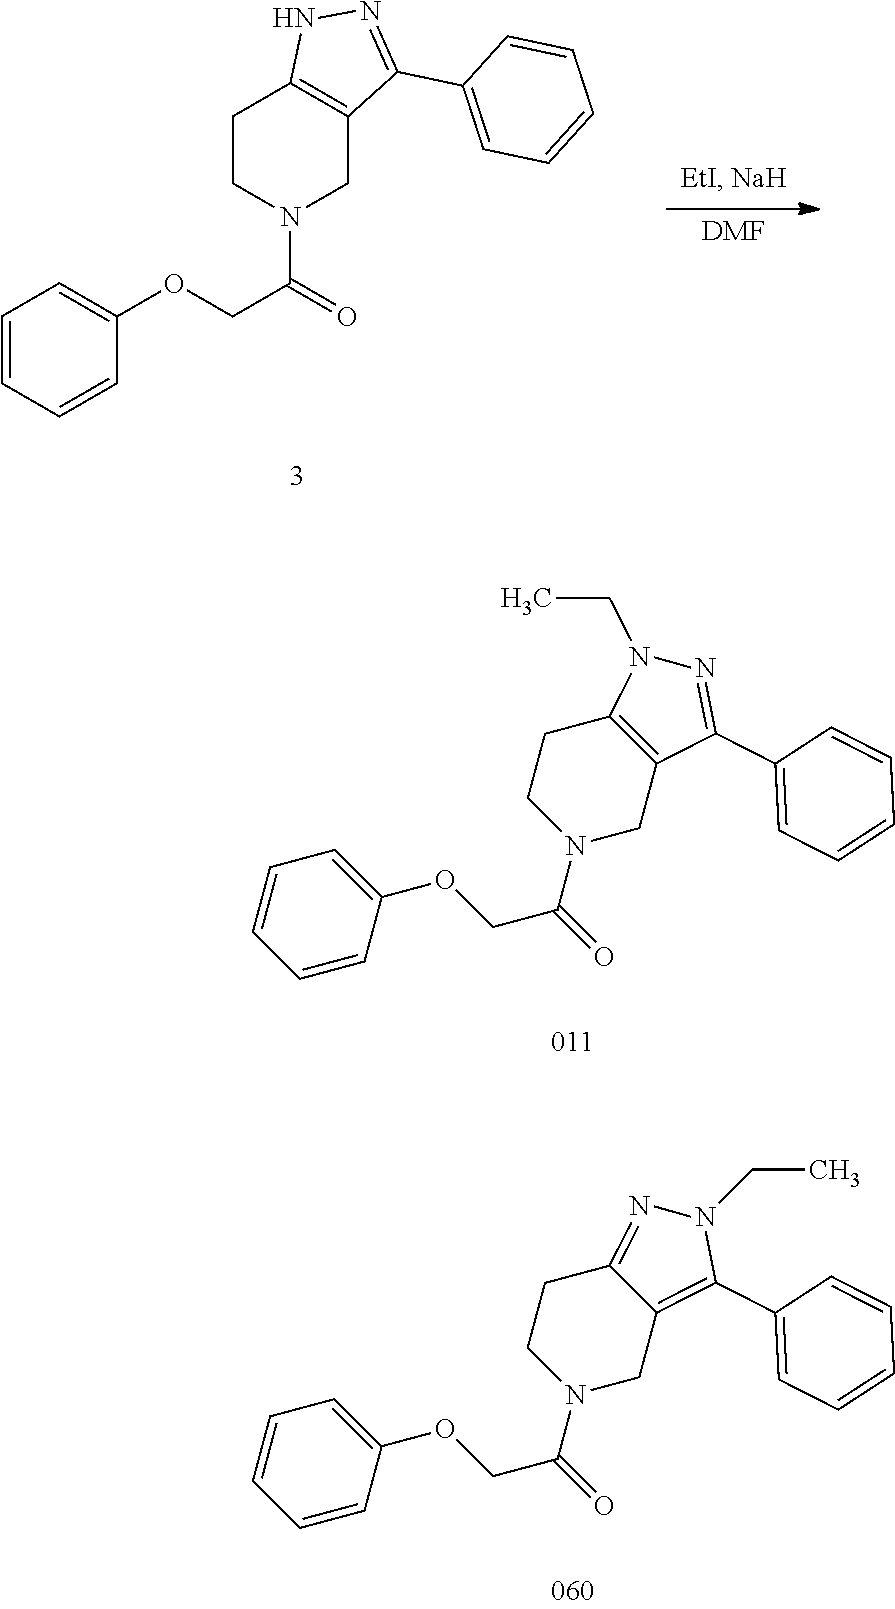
C1CN(C(=O)COC2=CC=CC=C2)CC2=C1NN=C2C1=CC=CC=C1.[DMF].C1=CC(OCC(N2CC3=C(C4=CC=CC=C4)N(CC)N=C3CC2)=O)=CC=C1.C1=CC(OCC(N2CC3=C(CC2)N(CC)N=C3C2=CC=CC=C2)=O)=CC=C1
